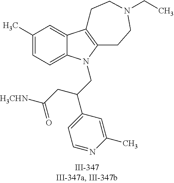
C12=CC(C)=CC=C1N(CC(C1=CC=NC(C)=C1)CC([NHCH3])=O)C1=C2CCN(CC)CC1
